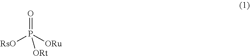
[ORu]P(=O)([RsO])[ORt]
